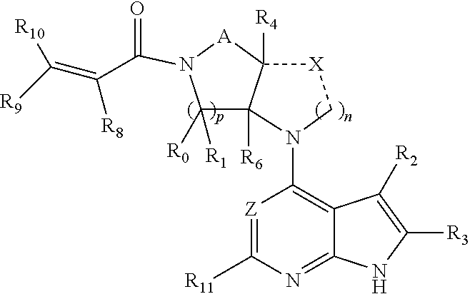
N1(C(=O)C(=C([R9])[R10])[R8])C([R1])([R0])C2([R6])C([R4])([A]1)[X]CN2C1=C2C(=NC([R11])=[Z]1)NC([R3])=C2[R2]
